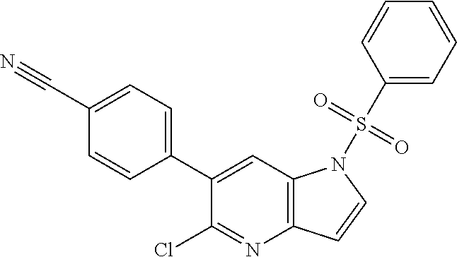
C12=C(C=C(C3=CC=C(C#N)C=C3)C(Cl)=N1)N(S(C1=CC=CC=C1)(=O)=O)C=C2
